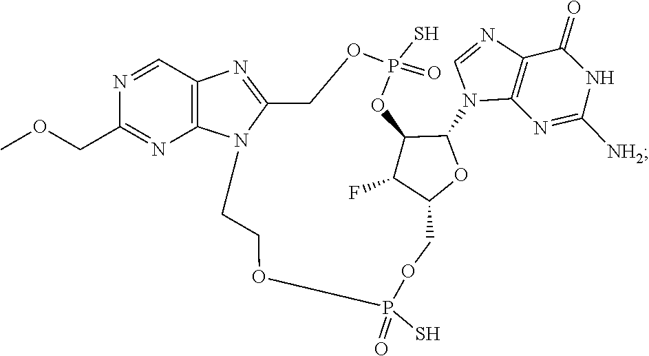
C1=NC2=C(N1C1C3C(F)C(COP(S)(=O)OCCN4C(=NC5=C4N=C(COC)N=C5)COP(S)(=O)O3)O1)N=C([NH2])NC2=O
